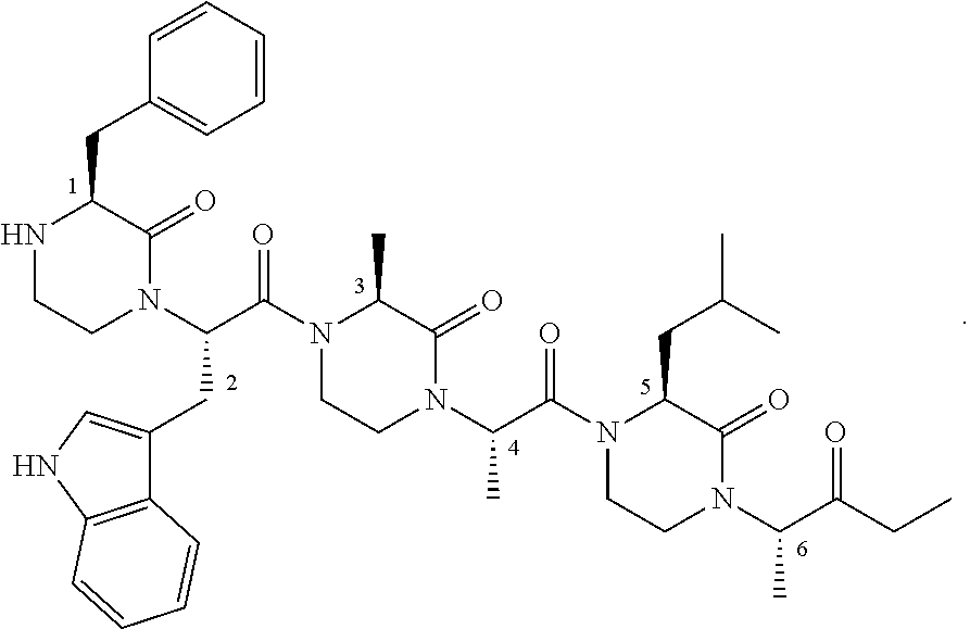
C12=C(NC=C1CC(C(=O)N1C(C)C(=O)N(C(C)C(=O)N3C(CC(C)C)C(=O)N(C(C)C(=O)CC)CC3)CC1)N1C(=O)C(CC3=CC=CC=C3)NCC1)C=CC=C2
